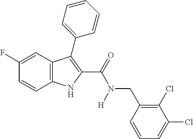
C1(F)=CC2=C(C=C1)NC(C(=O)N(CC1=C(Cl)C(Cl)=CC=C1)[H])=C2C1=CC=CC=C1
